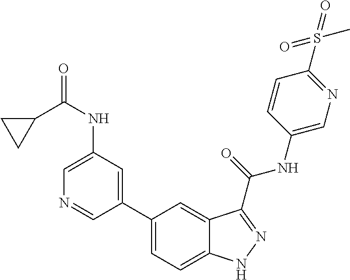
C1(NC(=O)C2CC2)=CN=CC(C2=CC=C3C(=C2)C(C(NC2=CN=C(S(=O)(=O)C)C=C2)=O)=NN3)=C1
